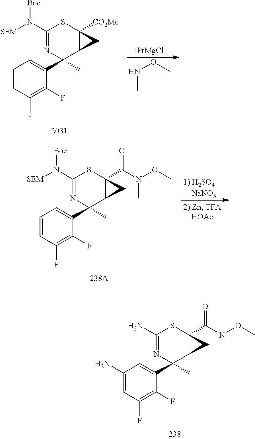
C1=CC(F)=C(F)C(C2(C)N=C(N([SEM])[Boc])SC3([CO2Me])C2C3)=C1.[iPrMgCl].CNOC.C1(N)=CC(F)=C(F)C(C2(C)N=C(N)SC3(C(N(OC)C)=O)C2C3)=C1.[1) H2SO4    NaNO3].C1=CC(F)=C(F)C(C2(C)N=C(N([SEM])[Boc])SC3(C(N(OC)C)=O)C2C3)=C1
